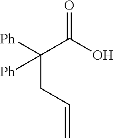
C(C(O)=O)(CC=C)([Ph])[Ph]
